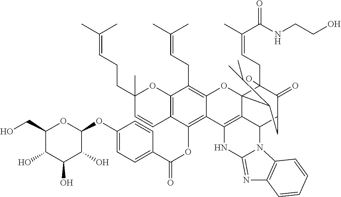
C12=C(C(OC(=O)C3=CC=C(OC4OC(CO)C(O)C(O)C4O)C=C3)=C3C(=C1CC=C(C)C)OC14C5=C3NC3=NC6=C(N3C5C(C(=O)C1(CC=C(C(=O)NCCO)C)O)CC4C(C)C)C=CC=C6)C=CC(CCC=C(C)C)(C)O2
